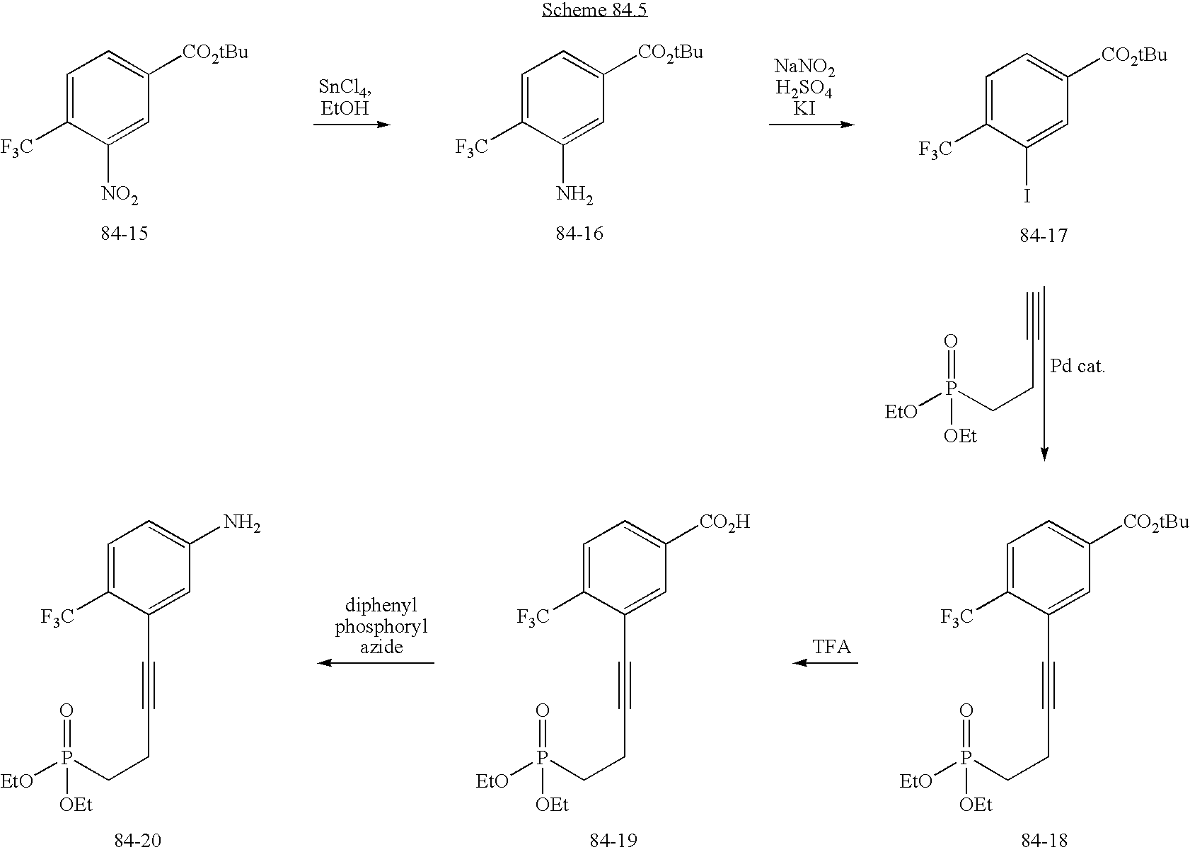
C1=C([F3C])C([NO2])=CC([CO2tBu])=C1.C1=C([F3C])C(N)=CC([CO2tBu])=C1.C1=C([F3C])C(I)=CC([CO2tBu])=C1.C#CCCP(=O)([EtO])[OEt].C1=C([F3C])C(C#CCCP(=O)([EtO])[OEt])=CC([CO2tBu])=C1.C1=C([F3C])C(C#CCCP(=O)([EtO])[OEt])=CC([CO2H])=C1.C1=C([F3C])C(C#CCCP(=O)([EtO])[OEt])=CC(N)=C1
